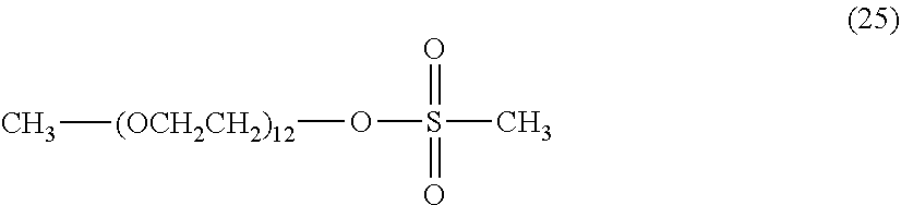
O(S(C)(=O)=O)[(OCH2CH2)12]C
